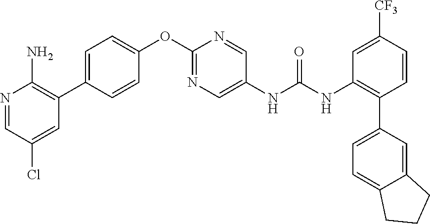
C1(OC2=NC=C(NC(NC3=C(C4=CC=C5C(=C4)CCC5)C=CC([CF3])=C3)=O)C=N2)=CC=C(C2=C(N)N=CC(Cl)=C2)C=C1
